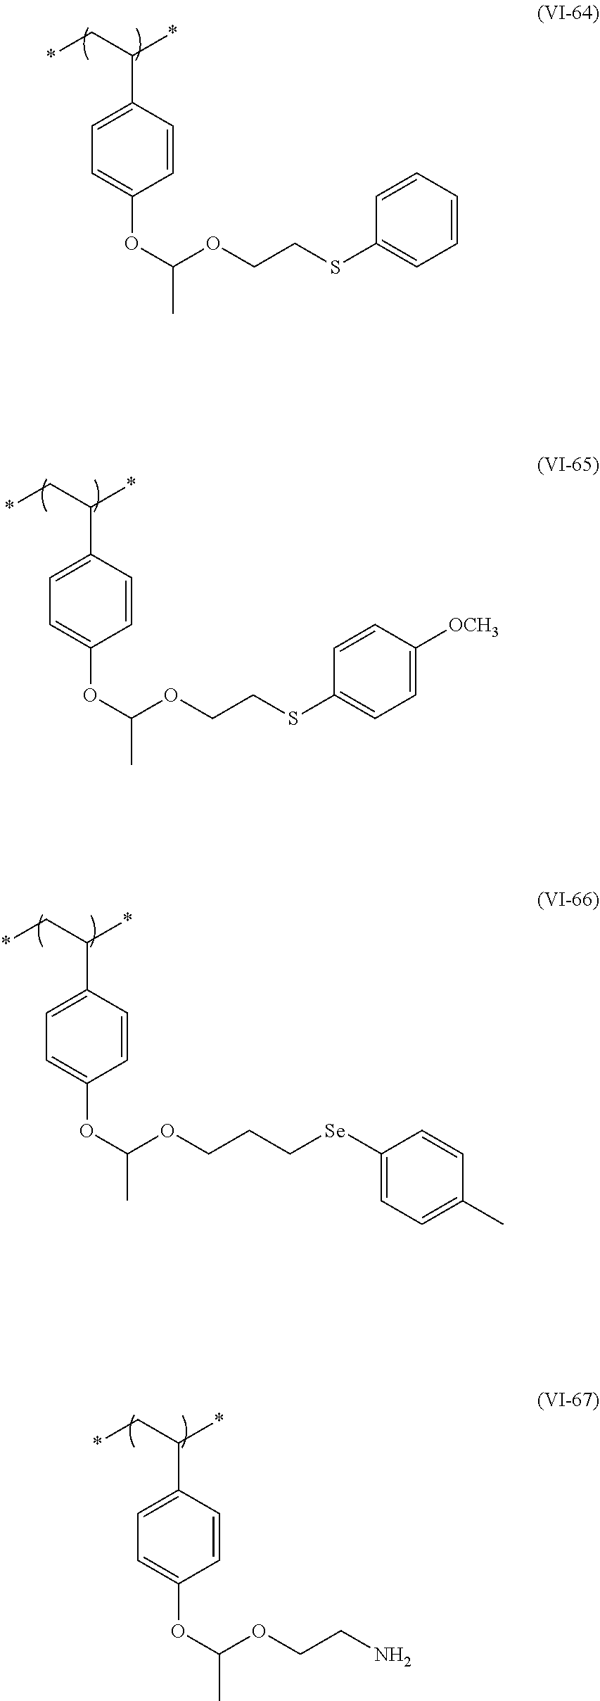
C1=C(C(C*)*)C=CC(OC(OCCSC2=CC=CC=C2)C)=C1.C1=C(C(C*)*)C=CC(OC(OCCSC2=CC=C([OCH3])C=C2)C)=C1.C1=C(C(C*)*)C=CC(OC(OCCC[Se]C2=CC=C(C)C=C2)C)=C1.C1=C(C(C*)*)C=CC(OC(OCCN)C)=C1
